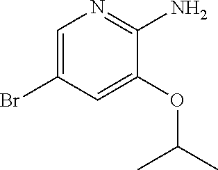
C1=C(Br)C=C(OC(C)C)C(N)=N1
